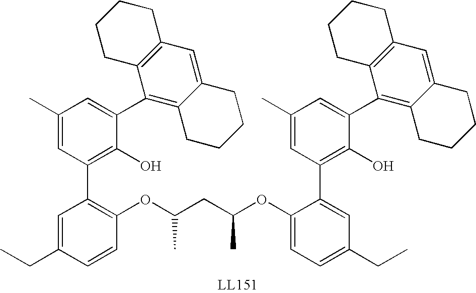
C1(OC(CC(OC2=C(C3=C(O)C(C4=C5C(=CC6=C4CCCC6)CCCC5)=CC(C)=C3)C=C(CC)C=C2)C)C)=CC=C(CC)C=C1C1=C(O)C(C2=C3C(=CC4=C2CCCC4)CCCC3)=CC(C)=C1
